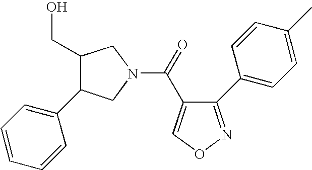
C1=CC=C(C2C(CO)CN(C(=O)C3=CON=C3C3=CC=C(C)C=C3)C2)C=C1
